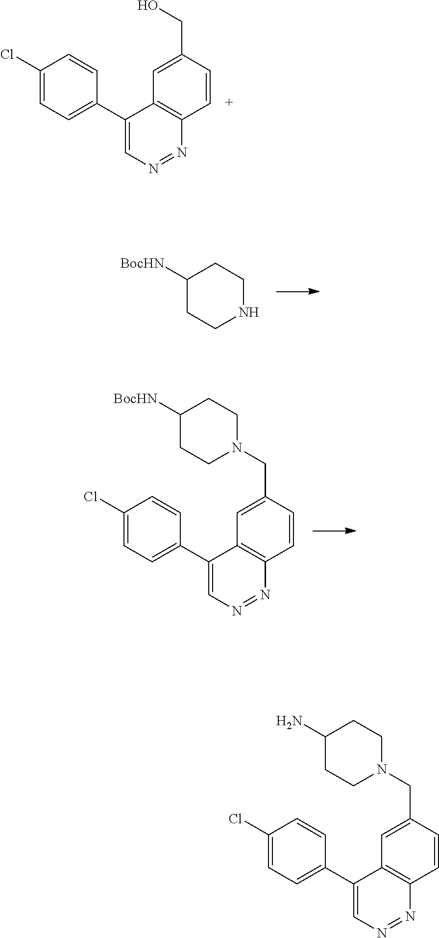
C1=CC(CO)=CC2=C1N=NC=C2C1=CC=C(Cl)C=C1.C1([BocHN])CCNCC1.C1=CC(CN2CCC([BocHN])CC2)=CC2=C1N=NC=C2C1=CC=C(Cl)C=C1.C1=CC(CN2CCC(N)CC2)=CC2=C1N=NC=C2C1=CC=C(Cl)C=C1
